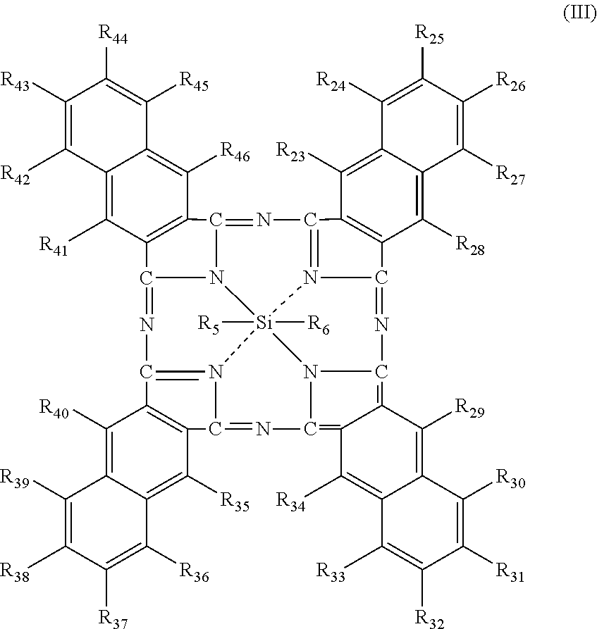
C12=NC3=N4C(=NC5=C6C(=C7N5[Si]45([R5])([R6])N4=C(N=C(N15)C1=C2C([R46])=C2C(=C1[R41])C([R42])=C([R43])C([R44])=C2[R45])C1=C(C([R35])=C2C(=C1[R40])C([R39])=C([R38])C([R37])=C2[R36])C4=N7)C([R34])=C1C(=C6[R29])C([R30])=C([R31])C([R32])=C1[R33])C1=C3C([R23])=C2C(=C1[R28])C([R27])=C([R26])C([R25])=C2[R24]
